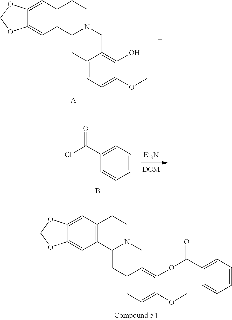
C12=C(C=C3C(=C1)OCO3)CCN1C2CC2=CC=C(OC)C(O)=C2C1.[A].C12=C(C=C3C(=C1)OCO3)CCN1C2CC2=CC=C(OC)C(OC(=O)C3=CC=CC=C3)=C2C1.[Et3N].ClC(C1=CC=CC=C1)=O.B
